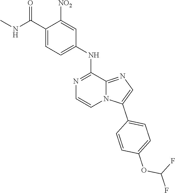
C1(NC2=CC=C(C(NC)=O)C([NO2])=C2)=NC=CN2C1=NC=C2C1=CC=C(OC(F)F)C=C1
